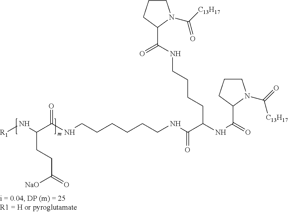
C1CCC(C(NCCCCC(NC(=O)C2N(C(=O)[C13H17])CCC2)C(NCCCCCCNC(C(N[R1])CCC(=O)[ONa])=O)=O)=O)N1C([C13H17])=O
